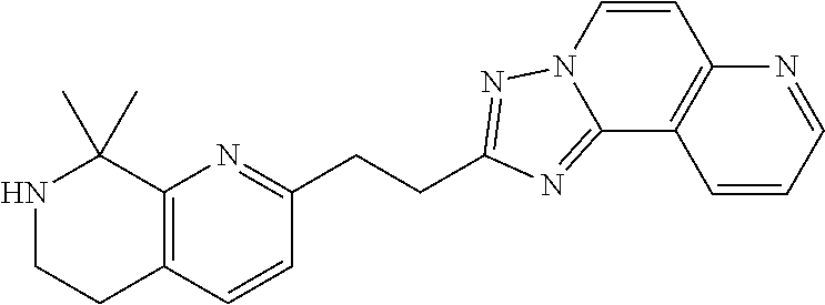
N1CCC2=C(C1(C)C)N=C(CCC1=NN3C=CC4=C(C=CC=N4)C3=N1)C=C2
